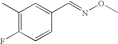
C1(C)=C(F)C=CC(C=NOC)=C1
